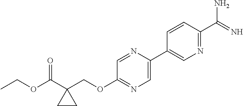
O(C(C1(COC2=NC=C(C3=CN=C(C(N)=N)C=C3)N=C2)CC1)=O)CC
